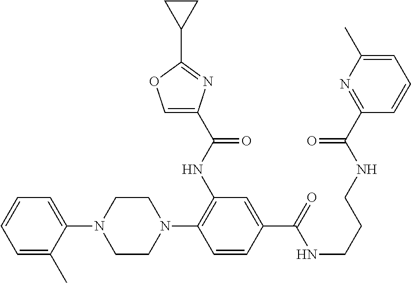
C1(N2CCN(C3=C(NC(=O)C4=COC(C5CC5)=N4)C=C(C(NCCCNC(C4=NC(C)=CC=C4)=O)=O)C=C3)CC2)=CC=CC=C1C
